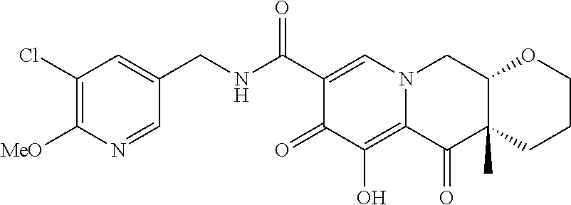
C1(CNC(C2=CN3C(=C(O)C2=O)C(=O)C2(C)C(C3)OCCC2)=O)=CC(Cl)=C([MeO])N=C1
